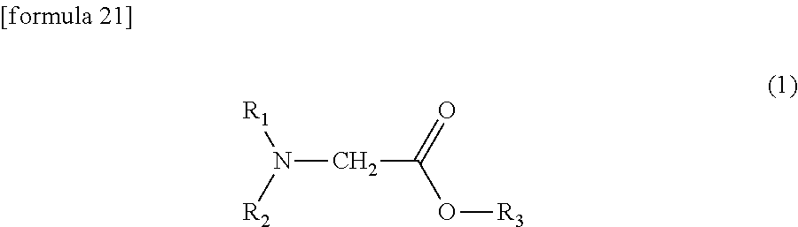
N(CC(O[R3])=O)([R2])[R1]
